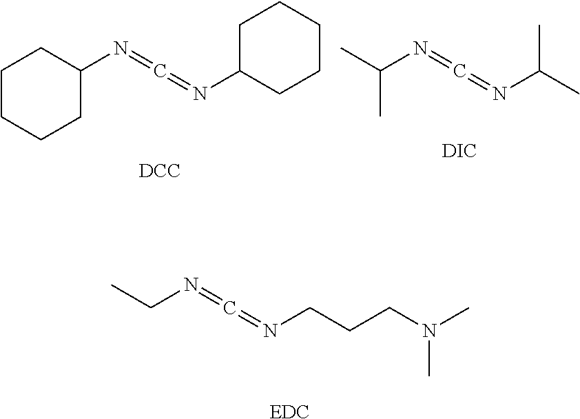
C1CCCC(N=C=NC2CCCCC2)C1.[DCC].CC(C)N=C=NC(C)C.[DIC].C(C)N=C=NCCCN(C)C.[EDC]
